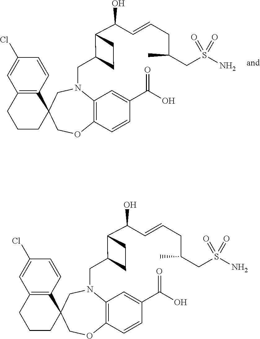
C12=C(N(CC3C(C(C=CCC(C)CS(N)(=O)=O)O)CC3)CC3(CO1)C1=C(CCC3)C=C(Cl)C=C1)C=C(C(O)=O)C=C2.C12=C(N(CC3C(C(C=CCC(C)CS(N)(=O)=O)O)CC3)CC3(CO1)C1=C(CCC3)C=C(Cl)C=C1)C=C(C(O)=O)C=C2
